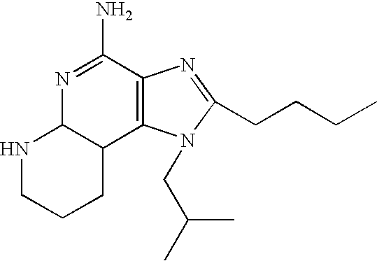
N1=C(N)C2=C(C3C1NCCC3)N(CC(C)C)C(CCCC)=N2
